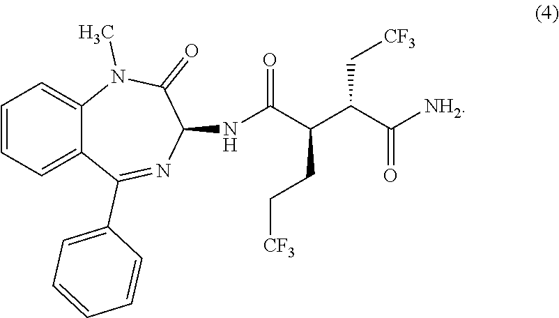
C1=CC=C2C(=C1)N(C)C(=O)C(NC(C(C(C([NH2])=O)C[CF3])CC[CF3])=O)N=C2C1=CC=CC=C1
